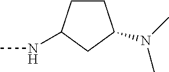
CNC1CCC(N(C)C)C1
